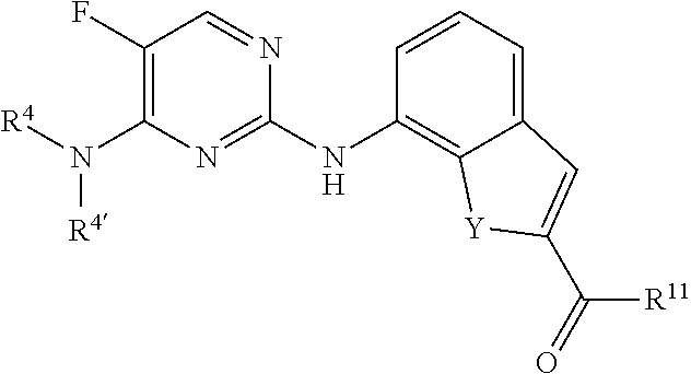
C1(F)=C(N([R4])[R4])N=C(NC2=C3C(=CC=C2)C=C(C(=O)[R11])[Y]3)N=C1
